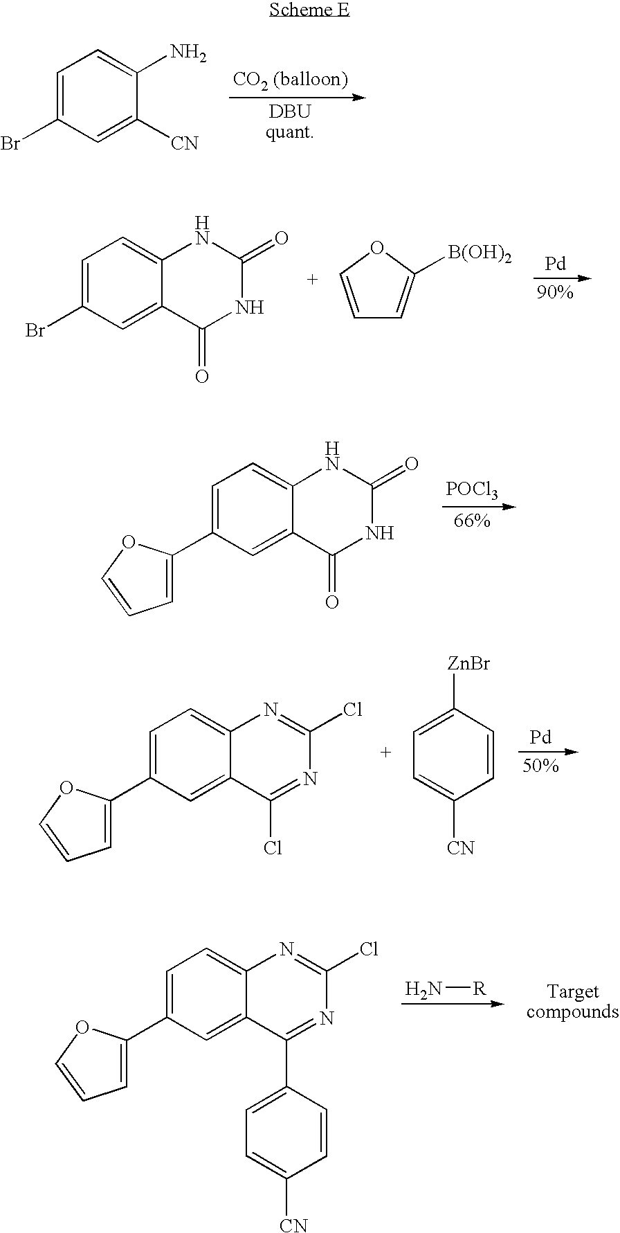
C1=C(Br)C=C([CN])C(N)=C1.C1=C(Br)C=C2C(=C1)NC(=O)NC2=O.C1=COC([B(OH)2])=C1.[Pd].C1=C(C2=CC=CO2)C=C2C(=C1)NC(=O)NC2=O.[POCl3].C1=C(C2=CC=CO2)C=C2C(=C1)N=C(Cl)N=C2Cl.C1=CC([CN])=CC=C1[ZnBr].[Pd].C1=C(C2=CC=CO2)C=C2C(=C1)N=C(Cl)N=C2C1=CC=C([CN])C=C1.N[R]
